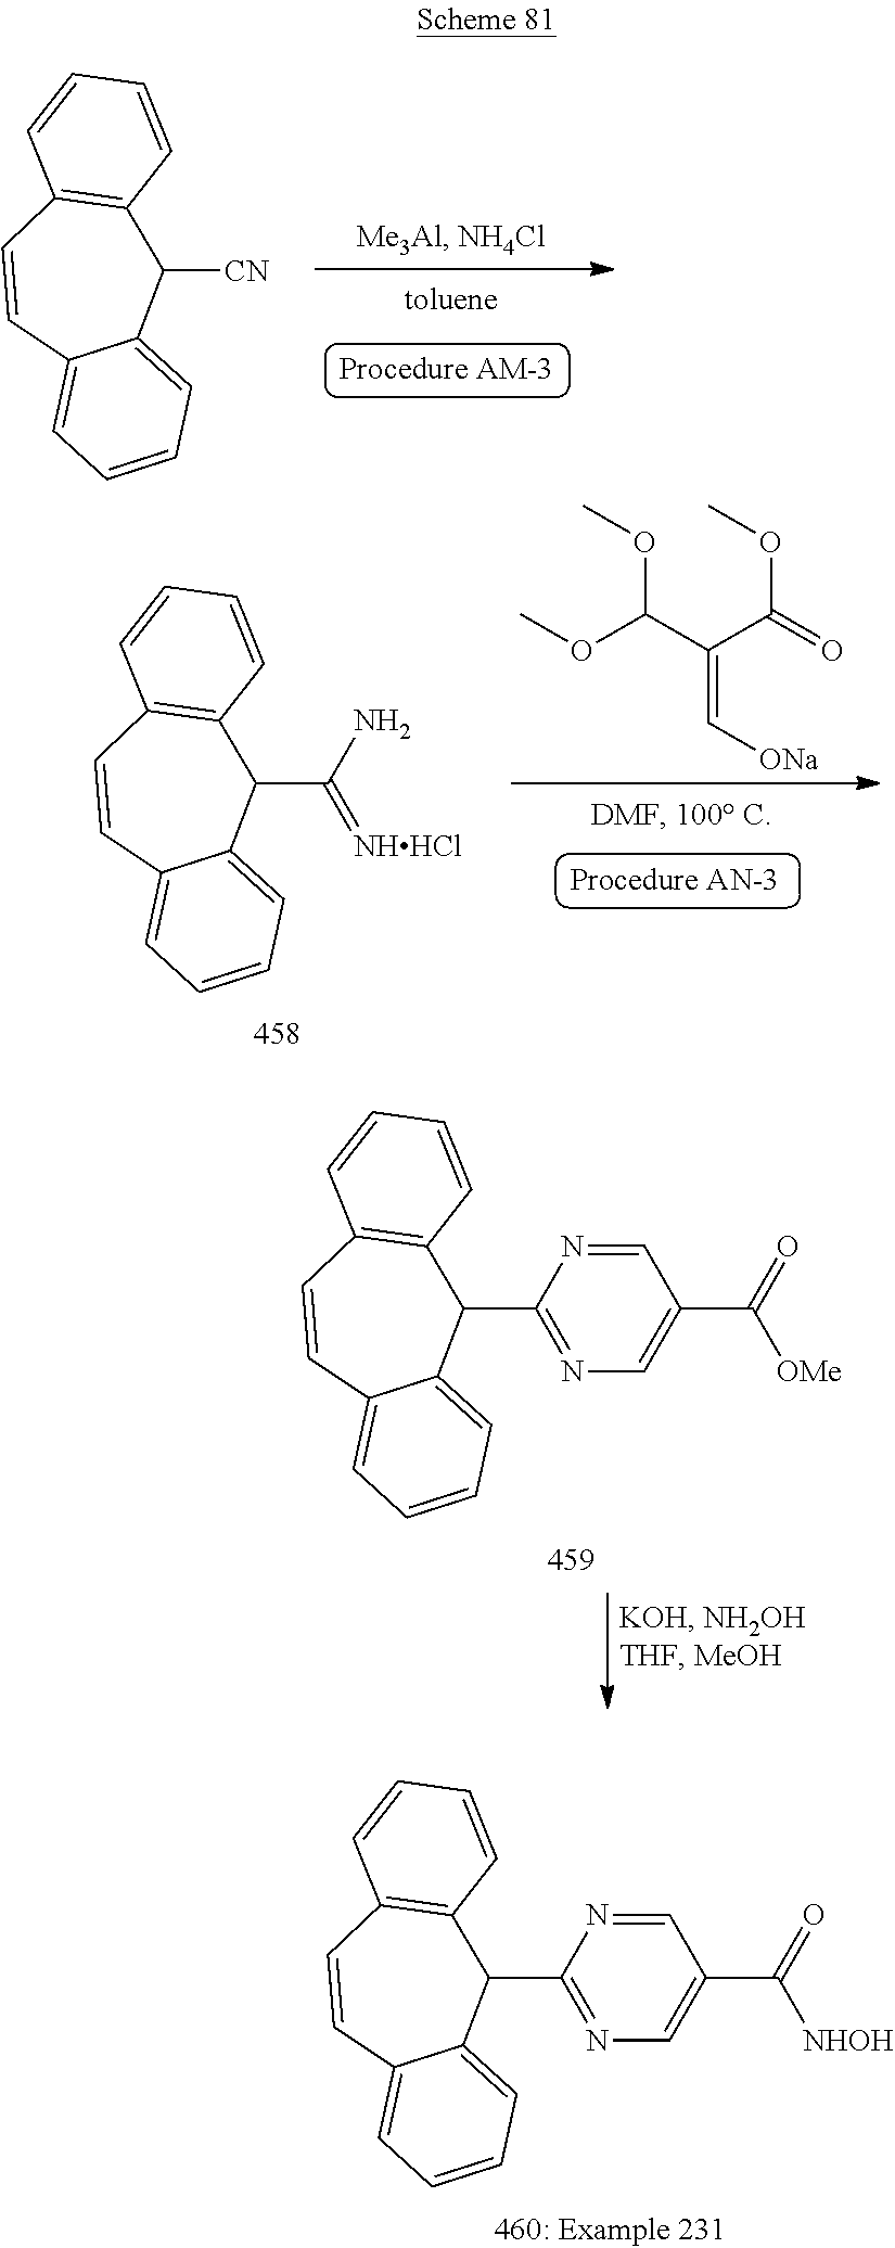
C1=CC2=C(C=C1)C(C1=NC=C(C(=O)[NHOH])C=N1)C1=CC=CC=C1C=C2.C1=CC2=C(C=C1)C(C1=NC=C(C(=O)[OMe])C=N1)C1=CC=CC=C1C=C2.C1=CC2=C(C=C1)C([CN])C1=CC=CC=C1C=C2.C1=CC2=C(C=C1)C(C(=[NHHCl])N)C1=CC=CC=C1C=C2.C(=C[ONa])(C(=O)OC)C(OC)OC
